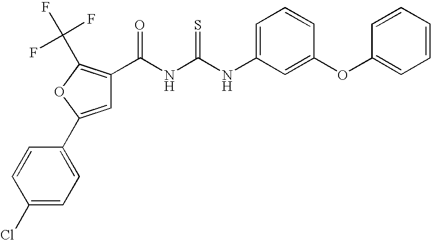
C(NC(NC1=CC=CC(OC2=CC=CC=C2)=C1)=S)(=O)C1=C(C(F)(F)F)OC(C2=CC=C(Cl)C=C2)=C1
